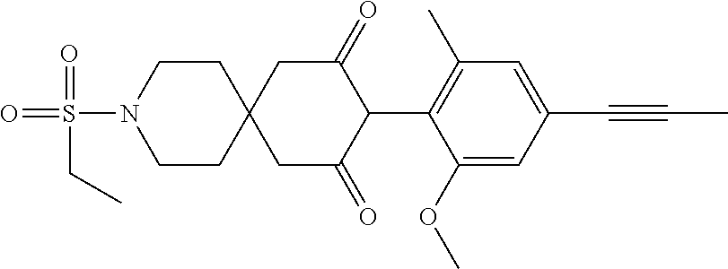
C1CN(S(=O)(=O)CC)CCC12CC(=O)C(C1=C(C)C=C(C#CC)C=C1OC)C(=O)C2
